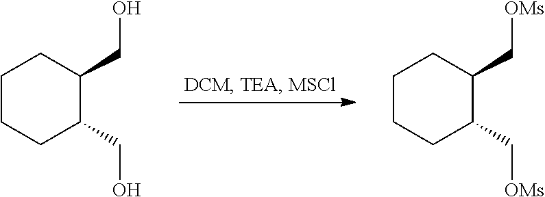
C1(CO)C(CO)CCCC1.C1(C[OMs])C(C[OMs])CCCC1
